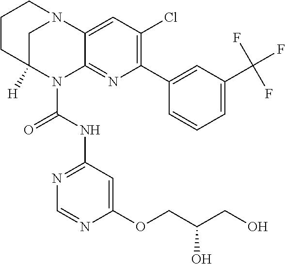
C1CC2([H])CN(C1)C1=CC(Cl)=C(C3=CC(C(F)(F)F)=CC=C3)N=C1N2C(NC1=NC=NC(OCC(CO)O)=C1)=O
